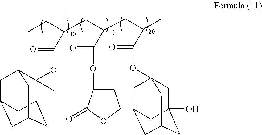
CCC(CC(C(OC1CCOC1=O)=O)CC(C)C(OC12CC3(O)CC(CC(C1)C3)C2)=O)(C)C(OC1(C)C2CC3CC(CC1C3)C2)=O
